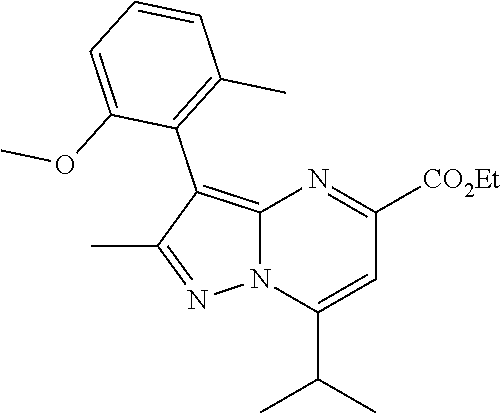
C1=CC=C(OC)C(C2=C3N(N=C2C)C(C(C)C)=CC([CO2Et])=N3)=C1C
